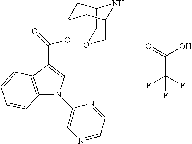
C(C(F)(F)F)(=O)O.C(OC1CC2COCC(C1)N2)(=O)C1=CN(C2=CN=CC=N2)C2=C1C=CC=C2
